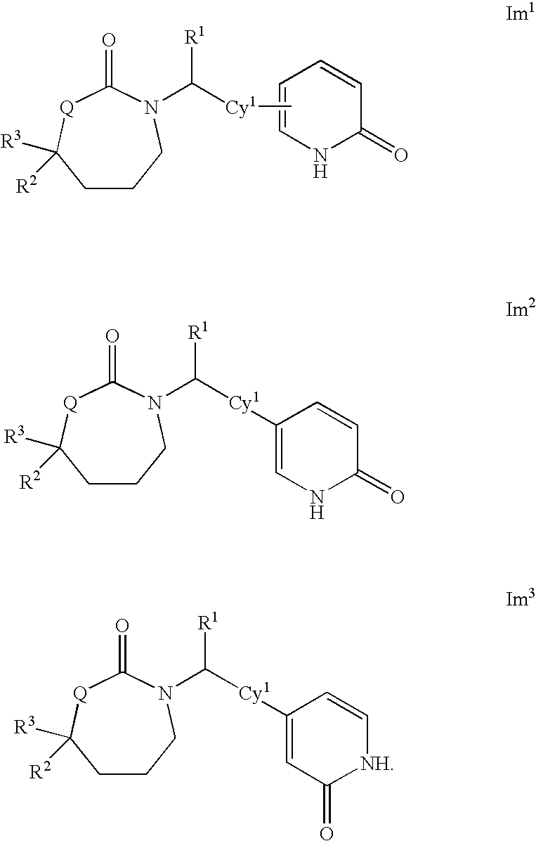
C1CCN(C([Cy1]C2=CNC(=O)C=C2)[R1])C(=O)[Q]C1([R3])[R2].C1CCN(C([Cy1]C2=CC(=O)[NH]C=C2)[R1])C(=O)[Q]C1([R3])[R2].C1CCN(C([Cy1]C)[R1])C(=O)[Q]C1([R3])[R2].C1=CNC(=O)C=C1
